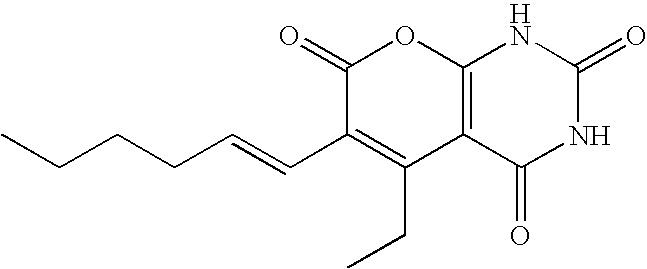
C1(=O)C(C=CCCCC)=C(CC)C2=C(O1)NC(=O)NC2=O
